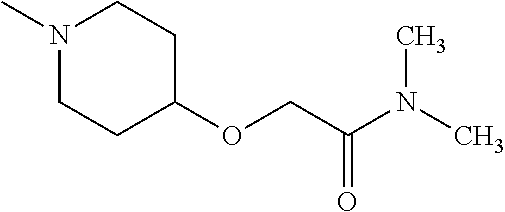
N1(C)CCC(OCC(=O)N(C)C)CC1
